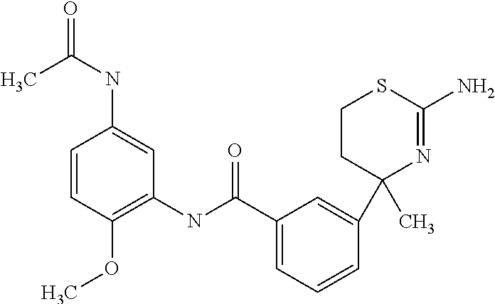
C1=CC(OC)=C(NC(C2=CC=CC(C3(C)CCSC(N)=N3)=C2)=O)C=C1NC(=O)C
